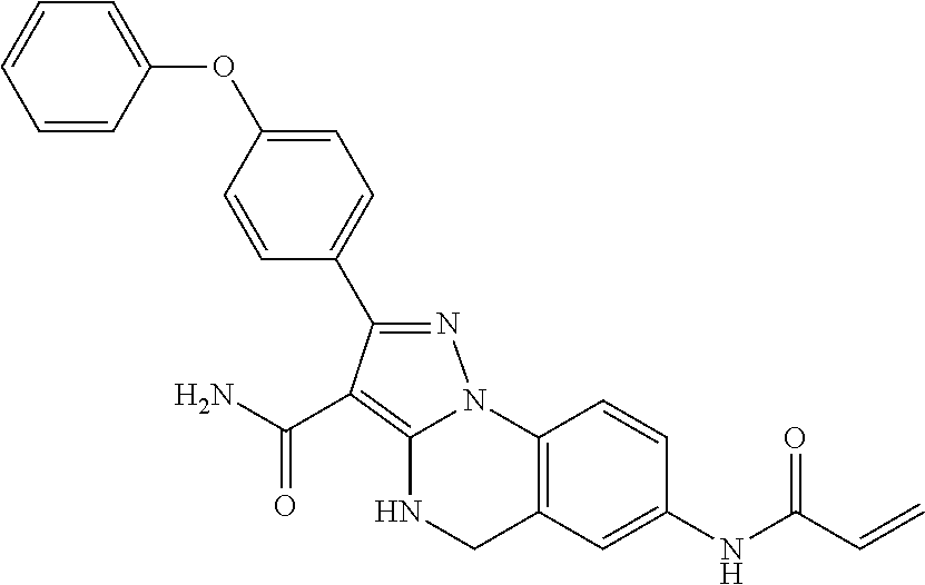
C1=C(OC2=CC=CC=C2)C=CC(C2=NN3C(=C2C(=O)N)NCC2=C3C=CC(NC(C=C)=O)=C2)=C1
